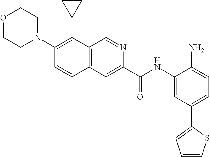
C1(NC(=O)C2=CC3=C(C=N2)C(C2CC2)=C(N2CCOCC2)C=C3)=CC(C2=CC=CS2)=CC=C1N
